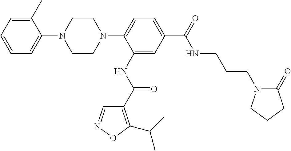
C1=CC=C(C)C(N2CCN(C3=CC=C(C(NCCCN4C(=O)CCC4)=O)C=C3NC(=O)C3=C(C(C)C)ON=C3)CC2)=C1
